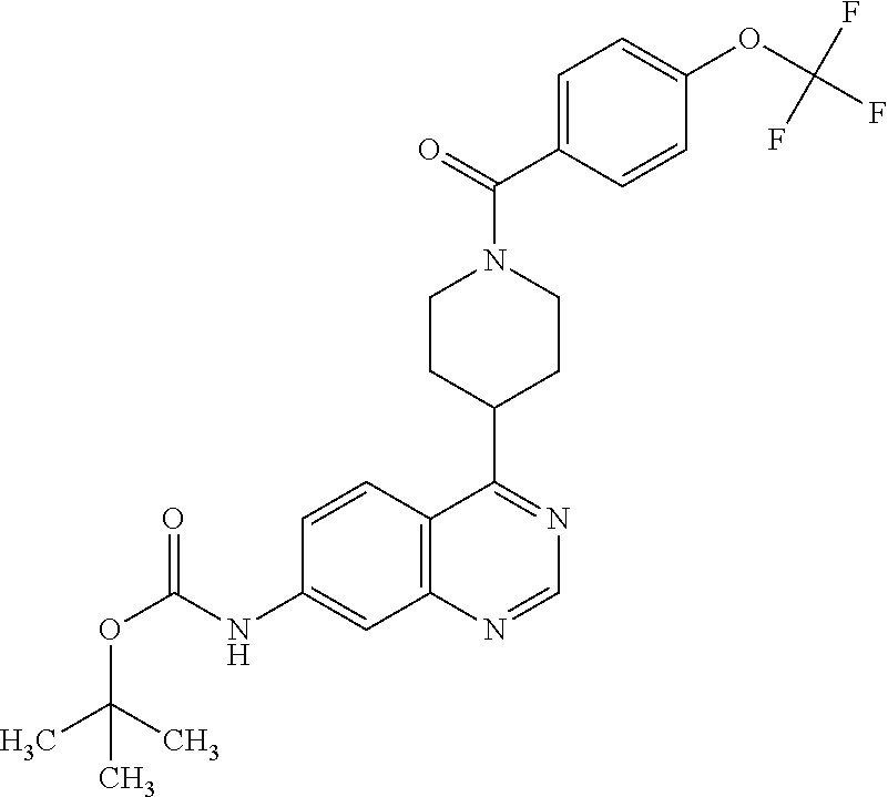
C12=C(C=CC(NC(OC(C)(C)C)=O)=C1)C(C1CCN(C(=O)C3=CC=C(OC(F)(F)F)C=C3)CC1)=NC=N2
